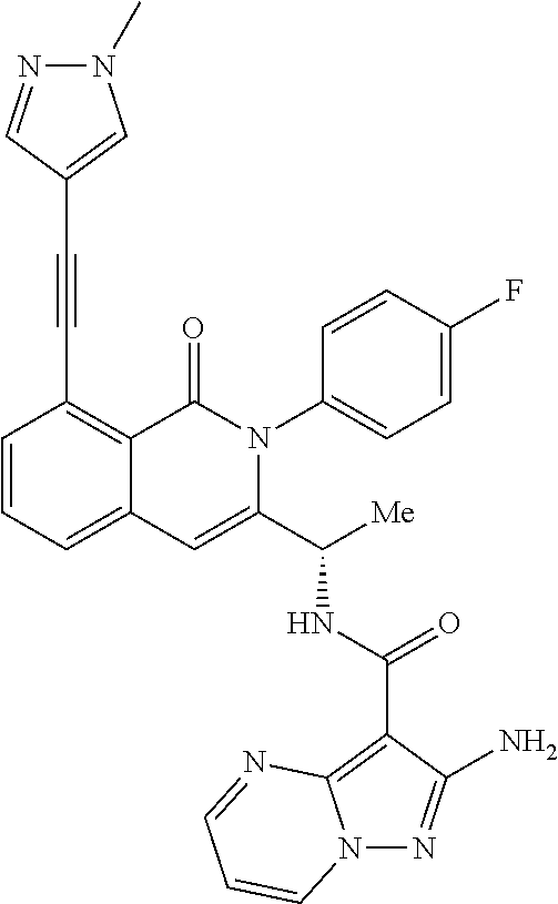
N12N=C(N)C(C(NC(C3=CC4=CC=CC(C#CC5=CN(C)N=C5)=C4C(=O)N3C3=CC=C(F)C=C3)[Me])=O)=C1N=CC=C2
